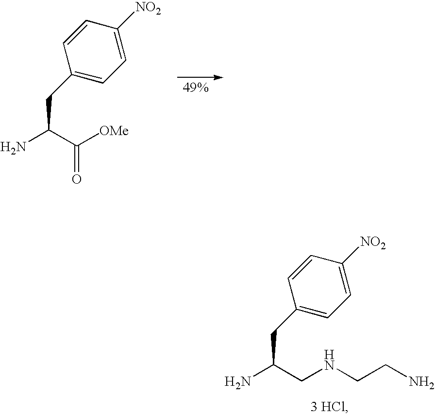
C1(CC(N)CNCCN)=CC=C([NO2])C=C1.C1(CC(N)C(=O)[OMe])=CC=C([NO2])C=C1
